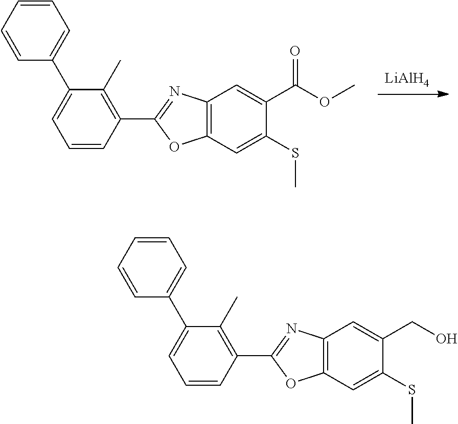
[LiAlH4].C12=C(C=C(SC)C(C(OC)=O)=C1)OC(C1=C(C)C(C3=CC=CC=C3)=CC=C1)=N2.C12=C(C=C(SC)C(CO)=C1)OC(C1=C(C)C(C3=CC=CC=C3)=CC=C1)=N2
